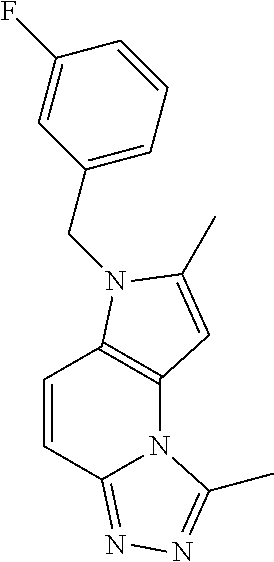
C12=C(N(CC3=CC=CC(F)=C3)C(C)=C1)C=CC1=NN=C(C)N21
